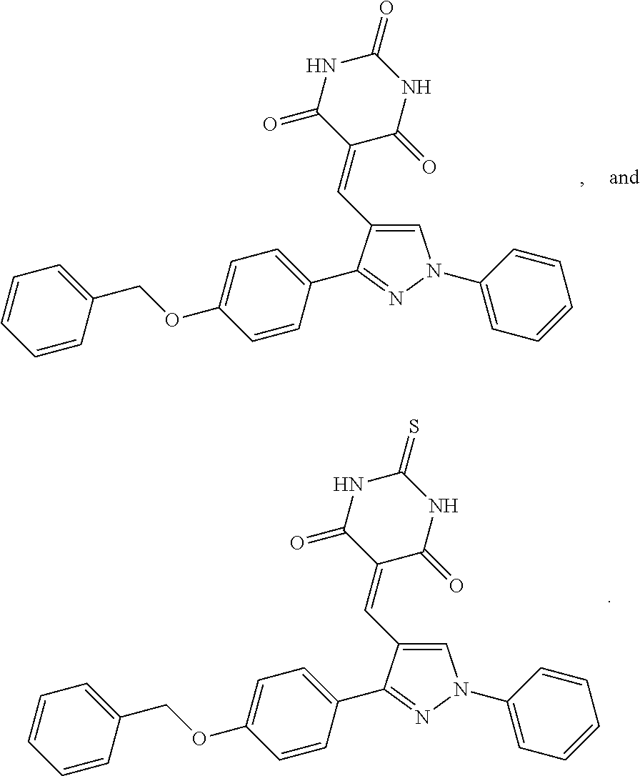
C1=C(C=C2C(=O)NC(=O)NC2=O)C(C2=CC=C(OCC3=CC=CC=C3)C=C2)=NN1C1=CC=CC=C1.C1=C(C=C2C(=O)NC(=S)NC2=O)C(C2=CC=C(OCC3=CC=CC=C3)C=C2)=NN1C1=CC=CC=C1
